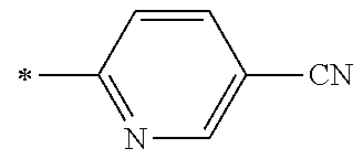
N1=C(C)C=CC([CN])=C1
